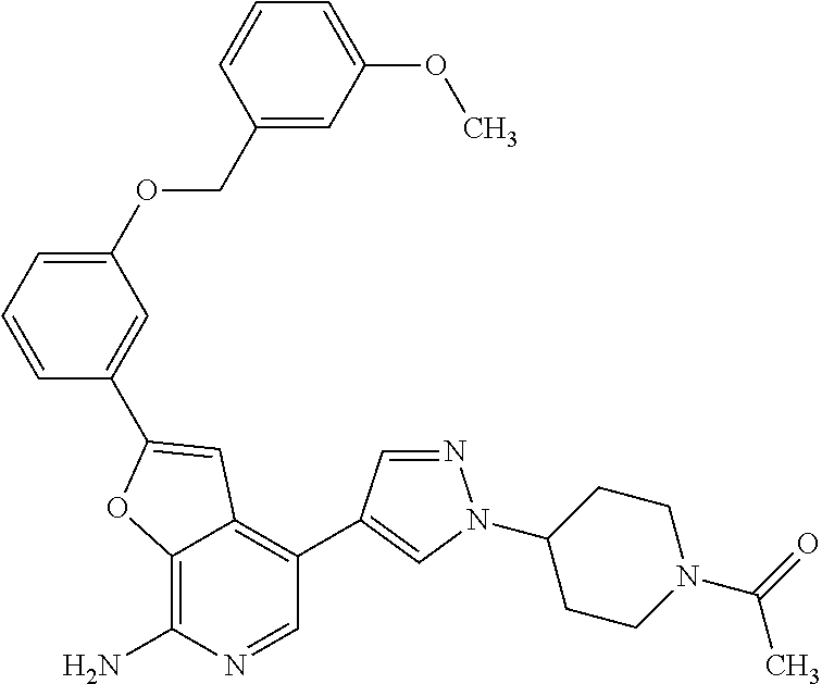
C12=C(N)N=CC(C3=CN(C4CCN(C(=O)C)CC4)N=C3)=C1C=C(C1=CC(OCC3=CC(OC)=CC=C3)=CC=C1)O2
